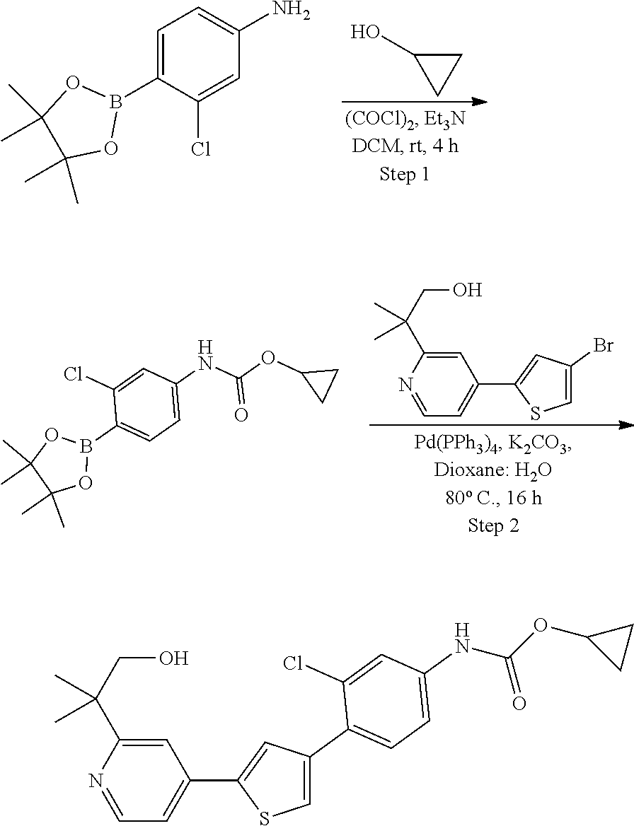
OC1CC1.C1=C(B2OC(C)(C)C(C)(C)O2)C(Cl)=CC(N)=C1.C1=C(C(CO)(C)C)N=CC=C1C1=CC(Br)=CS1.C1(Cl)=CC(NC(OC2CC2)=O)=CC=C1B1OC(C)(C)C(C)(C)O1.C1=C(C(CO)(C)C)N=CC=C1C1=CC(C2=CC=C(NC(OC3CC3)=O)C=C2Cl)=CS1
